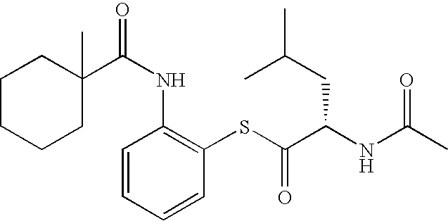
C1C(C(NC2=C(SC(C(NC(C)=O)CC(C)C)=O)C=CC=C2)=O)(C)CCCC1
